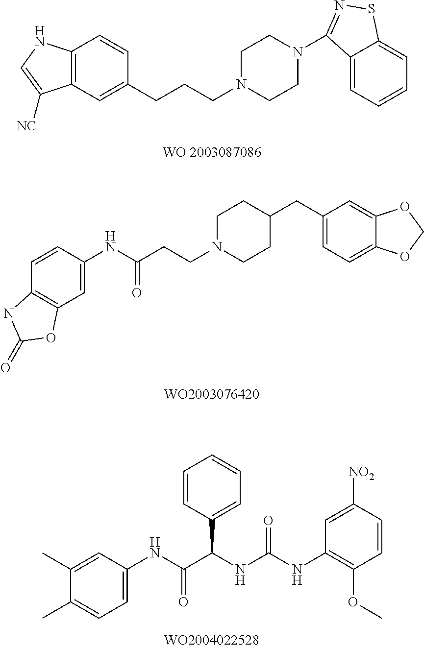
C12=C(C=C(CCCN3CCN(C4=NSC5=CC=CC=C54)CC3)C=C1)C([NC])=CN2.C1=C(NC(=O)CCN2CCC(CC3=CC=C4C(=C3)OCO4)CC2)C=CC2=C1OC(=O)N2.C1=C(NC(=O)C(NC(=O)NC2=C(OC)C=CC([NO2])=C2)C2=CC=CC=C2)C=C(C)C(C)=C1
